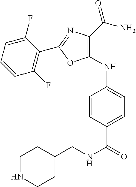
C1=CC(C(NCC2CCNCC2)=O)=CC=C1NC1=C(C(N)=O)N=C(C2=C(F)C=CC=C2F)O1
